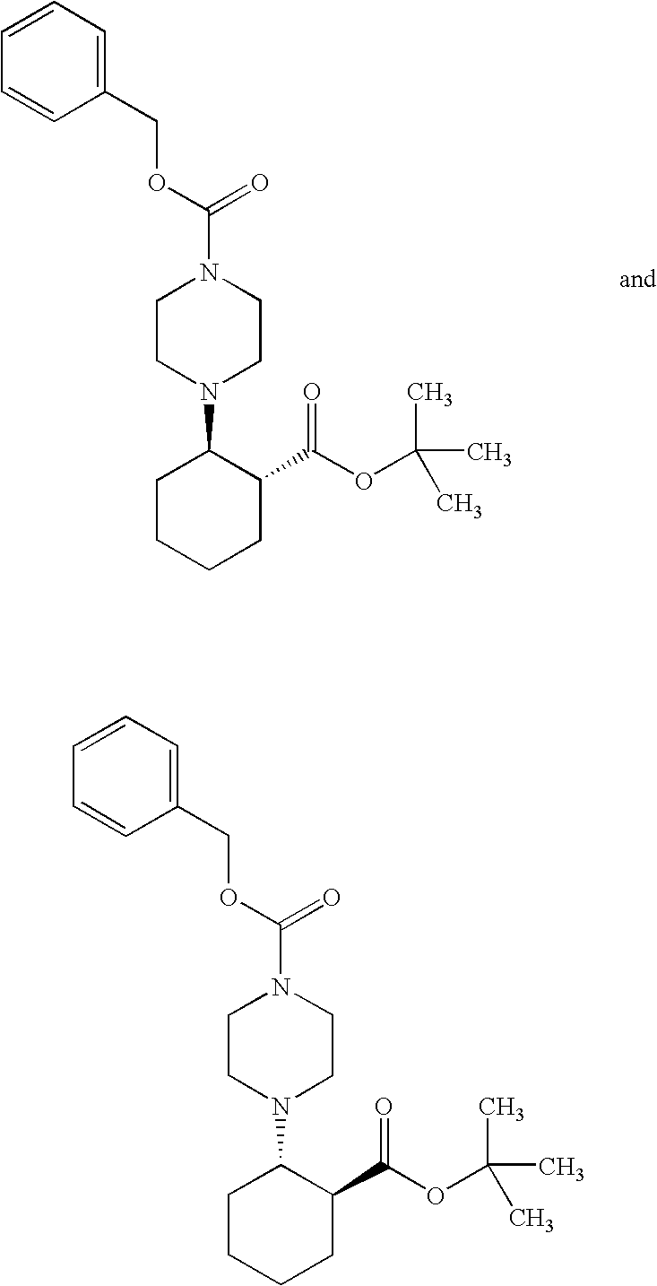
O(C(N1CCN(C2CCCCC2C(OC(C)(C)C)=O)CC1)=O)CC1=CC=CC=C1.O(C(N1CCN(C2CCCCC2C(OC(C)(C)C)=O)CC1)=O)CC1=CC=CC=C1
